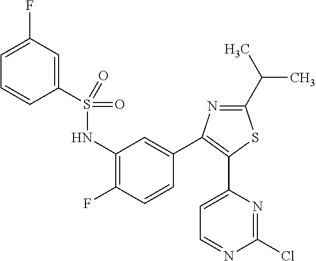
FC1=CC=CC(S(NC2=C(F)C=CC(C3=C(C4=CC=NC(Cl)=N4)SC(C(C)C)=N3)=C2)(=O)=O)=C1
